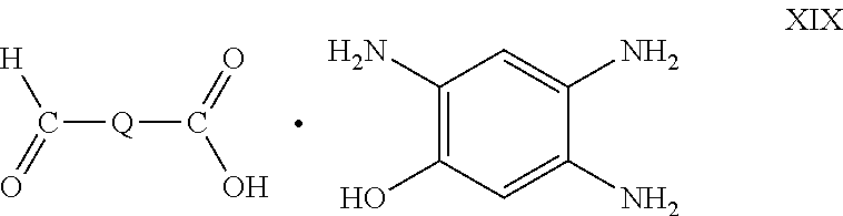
C([Q]C(O)=O)([H])=O.C1(N)=C(O)C=C(N)C(N)=C1
